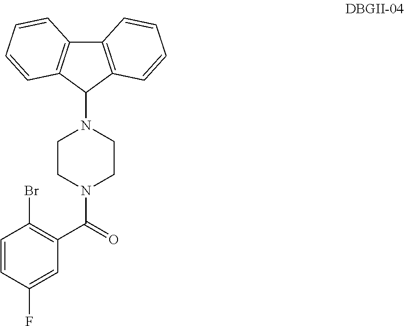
C12=C(C(N3CCN(C(=O)C4=C(Br)C=CC(F)=C4)CC3)C3=C1C=CC=C3)C=CC=C2
